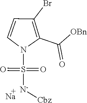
[N-](S(N1C=CC(Br)=C1C(=O)[OBn])(=O)=O)[Cbz].[Na]
